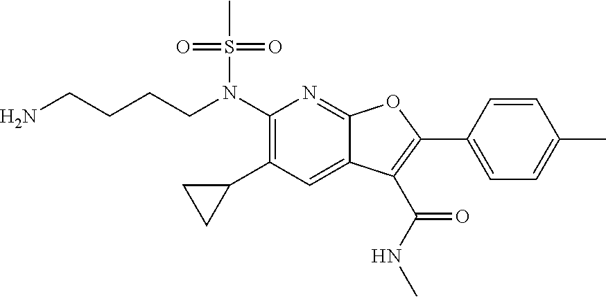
N(C1=C(C2CC2)C=C2C(=N1)OC(C1=CC=C(C)C=C1)=C2C(NC)=O)(S(C)(=O)=O)CCCCN
